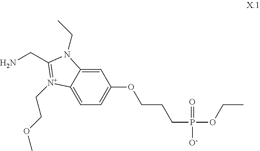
C1=C2C(=CC=C1OCCCP(OCC)(=O)[O-])[N+](CCOC)=C(CN)N2CC
